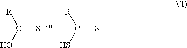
C(=S)([R])O.C(=S)([R])S
